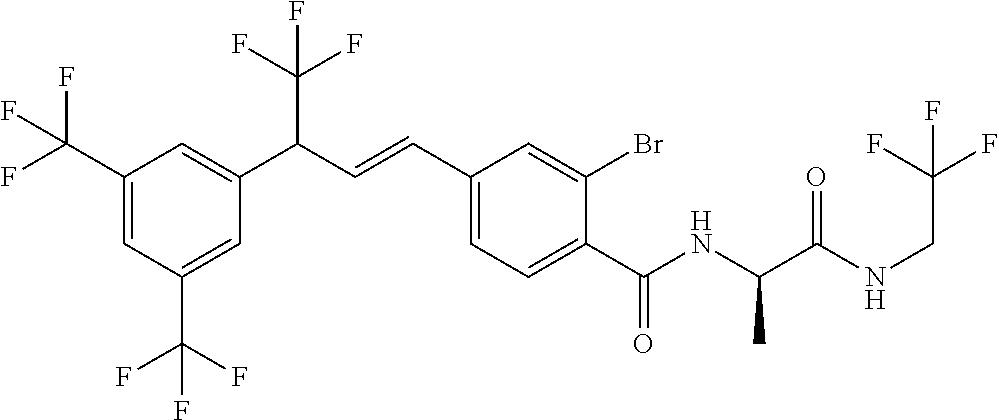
C1(C(F)(F)F)=CC(C(F)(F)F)=CC(C(C=CC2=CC=C(C(NC(C(NCC(F)(F)F)=O)C)=O)C(Br)=C2)C(F)(F)F)=C1
